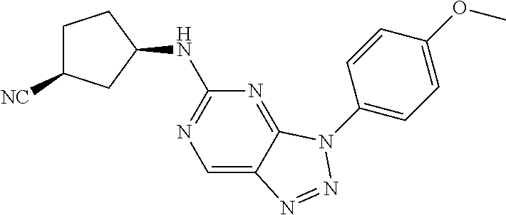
C1=C2C(=NC(NC3CCC([NC])C3)=N1)N(C1=CC=C(OC)C=C1)N=N2
